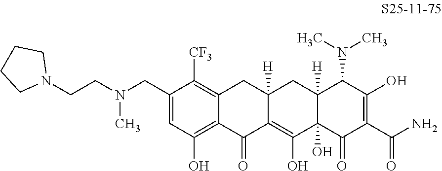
C1(CN(CCN2CCCC2)C)=CC(O)=C2C(=C1[CF3])CC1([H])C(=C(O)C3(O)C([H])(C1)C(N(C)C)C(O)=C(C(N)=O)C3=O)C2=O
